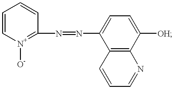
C1=C[N+]([O-])=C(N=NC2=CC=C([OH])C3=C2C=CC=N3)C=C1
